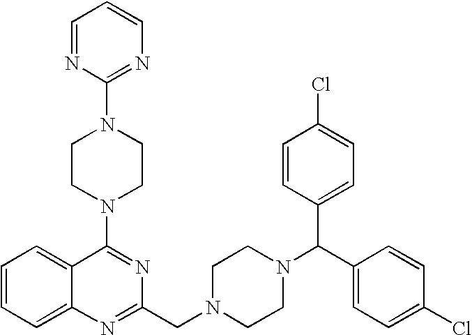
C1=CC=C2C(=C1)N=C(CN1CCN(C(C3=CC=C(Cl)C=C3)C3=CC=C(Cl)C=C3)CC1)N=C2N1CCN(C2=NC=CC=N2)CC1
